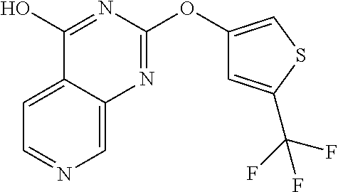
C1=C2C(=CN=C1)N=C(OC1=CSC(C(F)(F)F)=C1)N=C2O
